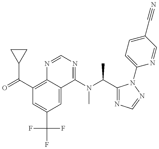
C1(C(=O)C2CC2)=C2C(=CC(C(F)(F)F)=C1)C(N(C(C)C1=NC=NN1C1=CC=C(C#N)C=N1)C)=NC=N2
